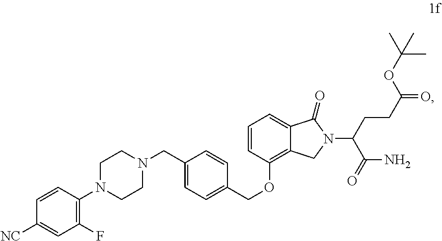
C1=CC(N2CCN(CC3=CC=C(COC4=C5C(=CC=C4)C(=O)N(C(CCC(=O)OC(C)(C)C)C(=O)N)C5)C=C3)CC2)=C(F)C=C1[NC]
